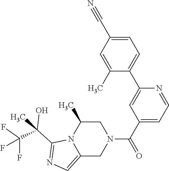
C1(C)=CC(C#N)=CC=C1C1=CC(C(=O)N2CC(C)N3C(=CN=C3C(C)(C(F)(F)F)O)C2)=CC=N1
